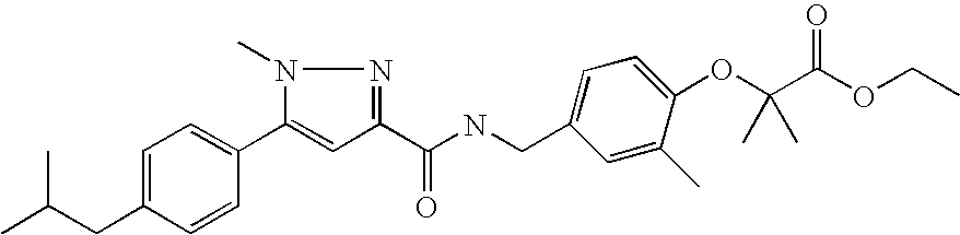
C1=C(CC(C)C)C=CC(C2=CC(C(NCC3=CC=C(OC(C(OCC)=O)(C)C)C(C)=C3)=O)=NN2C)=C1
